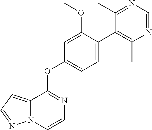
C12=CC=NN1C=CN=C2OC1=CC=C(C2=C(C)N=CN=C2C)C(OC)=C1
